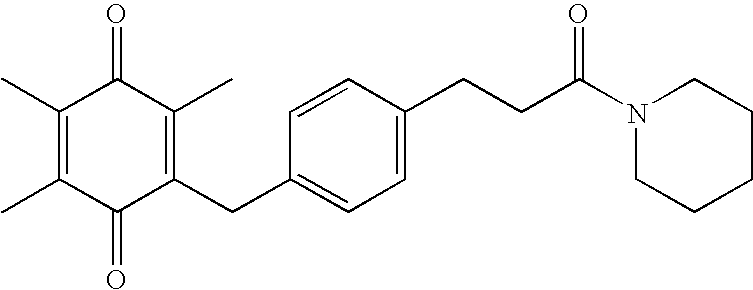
C1(=O)C(CC2=CC=C(CCC(N3CCCCC3)=O)C=C2)=C(C)C(=O)C(C)=C1C
